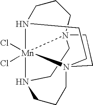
C1CN2[Mn]34(Cl)(Cl)N5CCCN13CCN4(CCC2)CC5
